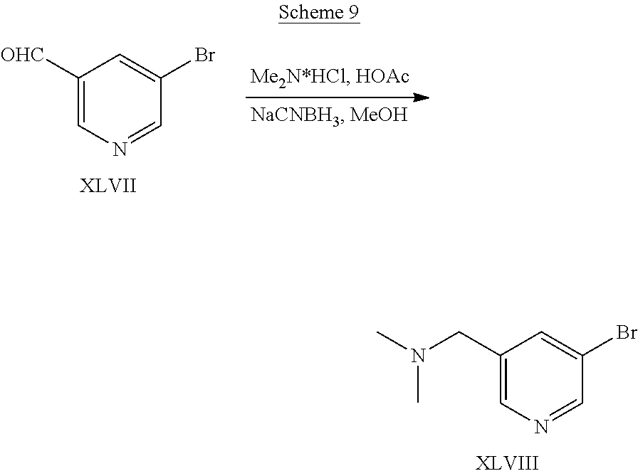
C1(CN(C)C)=CN=CC(Br)=C1.C1([OHC])=CN=CC(Br)=C1
